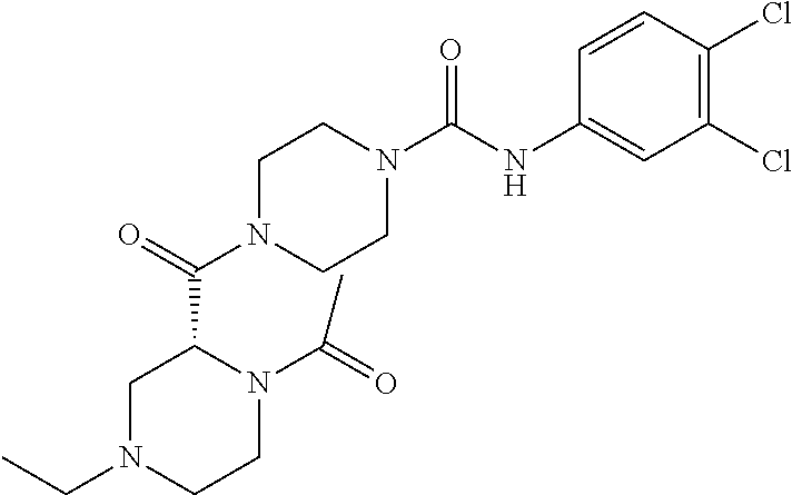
C1N(C(C2CN(CC)CCN2C(=O)C)=O)CCN(C(NC2=CC(Cl)=C(Cl)C=C2)=O)C1
